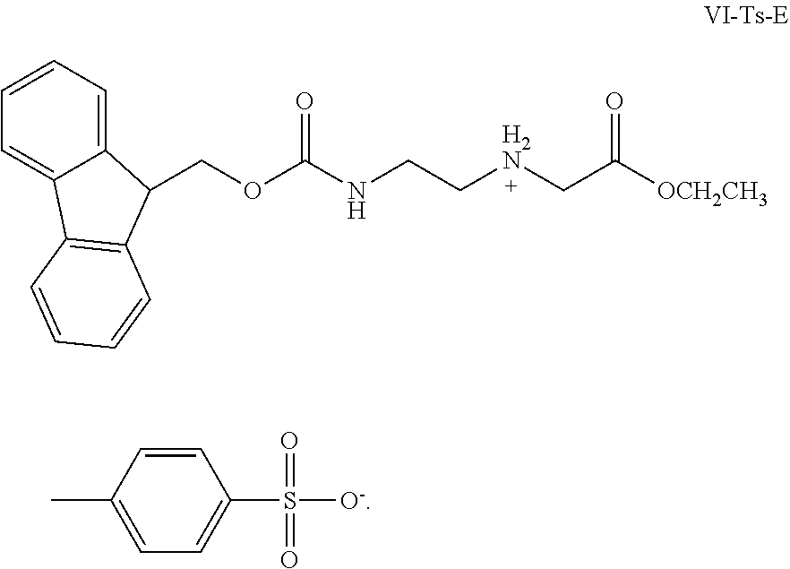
C(OC(NCC[H2N]CC([OCH2CH3])=O)=O)C1C2=CC=CC=C2C2=C1C=CC=C2.CC1=CC=C(S(=O)(=O)[O-])C=C1
